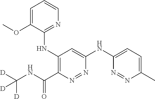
C1=C(OC)C(NC2=C(C(=O)NC([D])([D])[D])N=NC(NC3=CC=C(C)N=N3)=C2)=NC=C1
